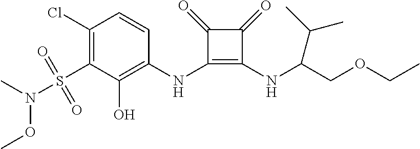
C1(Cl)=C(S(=O)(=O)N(C)OC)C(O)=C(NC2=C(NC(COCC)C(C)C)C(=O)C2=O)C=C1
